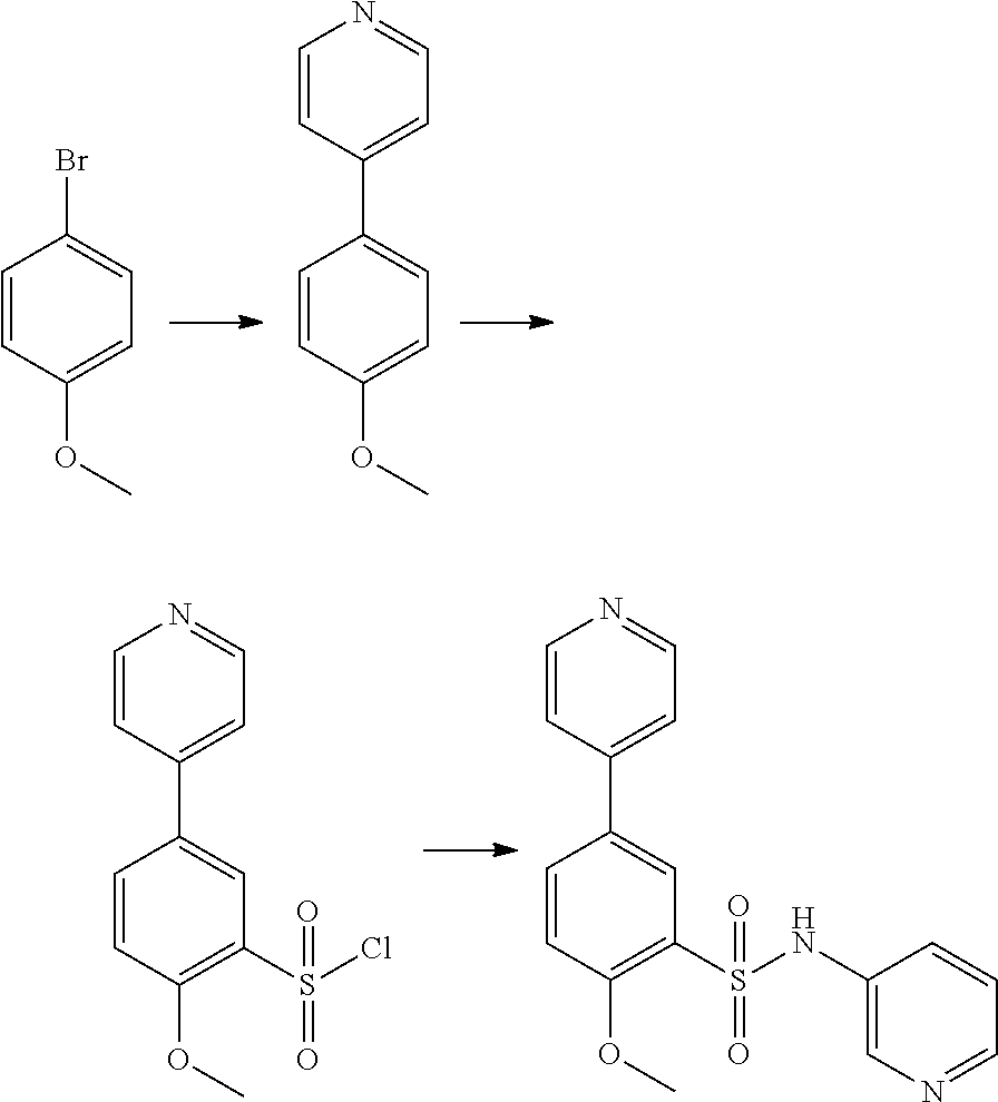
C1=CC(OC)=CC=C1C1=CC=NC=C1.C1=CC(OC)=CC=C1Br.C1=CC(OC)=C(S(Cl)(=O)=O)C=C1C1=CC=NC=C1.C1=CC(OC)=C(S(=O)(=O)NC2=CN=CC=C2)C=C1C1=CC=NC=C1
